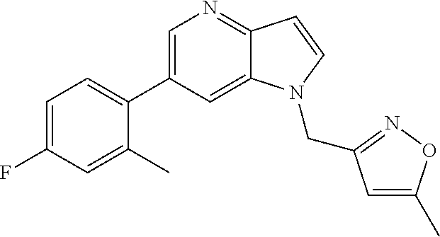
C1=C(C2=CC=C(F)C=C2C)C=C2C(=N1)C=CN2CC1=NOC(C)=C1
